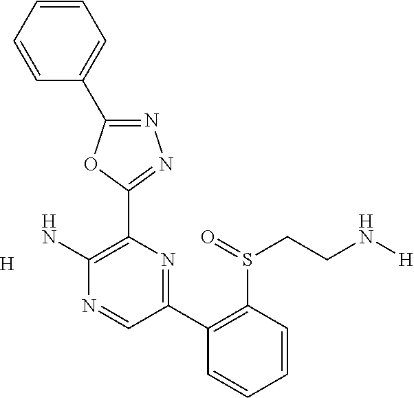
[H].NC1=C(C2=NN=C(C3=CC=CC=C3)O2)N=C(C2=C(S(=O)CCN[H])C=CC=C2)C=N1
